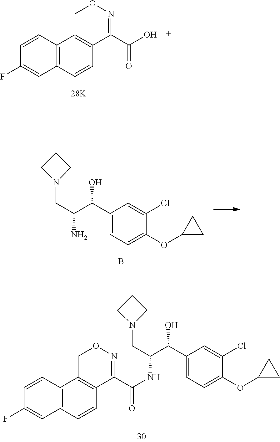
O(C1CC1)C1=CC=C(C(C(CN2CCC2)N)O)C=C1Cl.B.O(C1CC1)C1=CC=C(C(C(CN2CCC2)NC(C2=NOCC3=C2C=CC2=C3C=CC(F)=C2)=O)O)C=C1Cl.C12=C(C=CC3=C1CON=C3C(O)=O)C=C(F)C=C2
